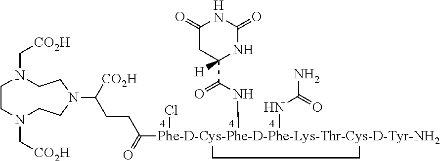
C1N(C[CO2H])CCN(C[CO2H])CCN(C([CO2H])CCC([Phe-D-Cys-Phe-D-Phe-Lys-Thr-Cys-D-Tyr-NH2]2(Cl)(NC(C3([H])NC(=O)NC(=O)C3)=O)(NC(=O)N)CC2)=O)C1
